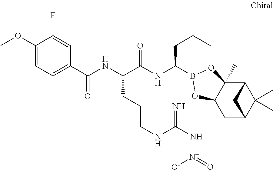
C12C3(C)C(CC(C1(C)C)C2)OB(C(NC(C(NC(=O)C1=CC=C(OC)C(F)=C1)CCCNC(N[N+](=O)[O-])=N)=O)CC(C)C)O3
